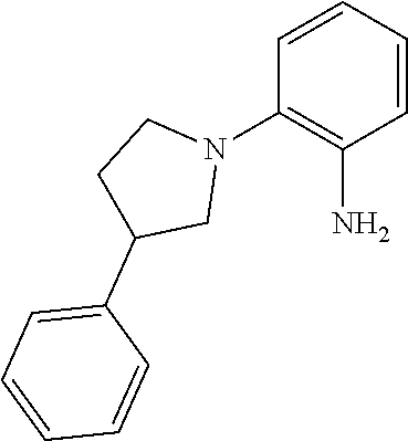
C1=CC=CC(N2CCC(C3=CC=CC=C3)C2)=C1N
